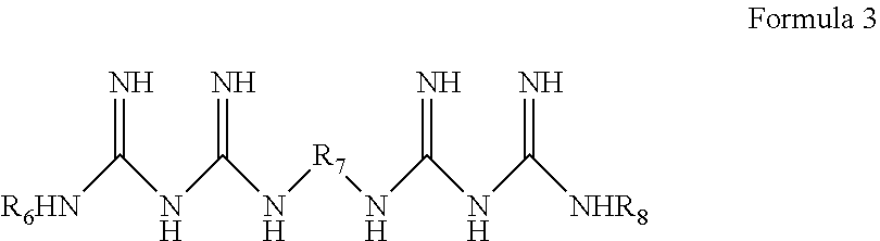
[R6HN]C(NC(N[R7]NC(NC([NHR8])=N)=N)=N)=N
